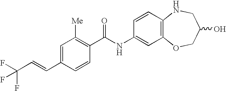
C1(C=CC(F)(F)F)=CC([Me])=C(C(NC2=CC3=C(C=C2)NCC(O)CO3)=O)C=C1
